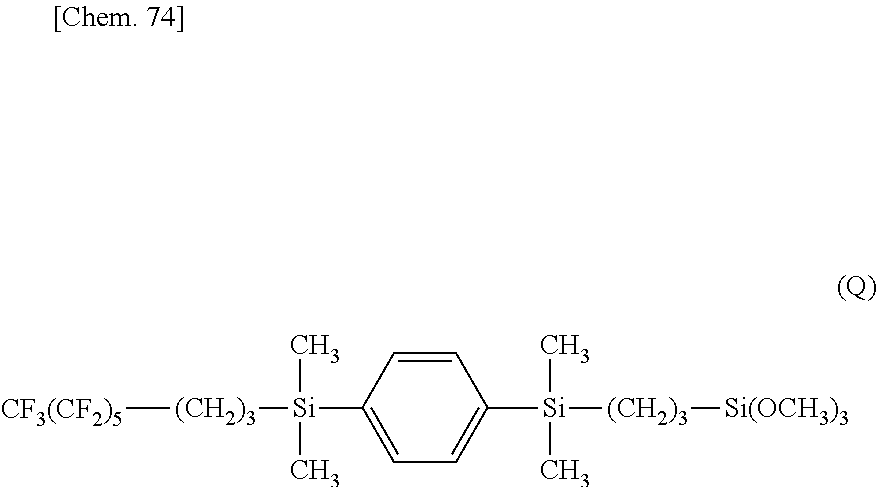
[CF3(CF2)5][(CH2)3][Si](C)(C)C1=CC=C([Si](C)(C)[(CH2)3][Si(OCH3)3])C=C1
